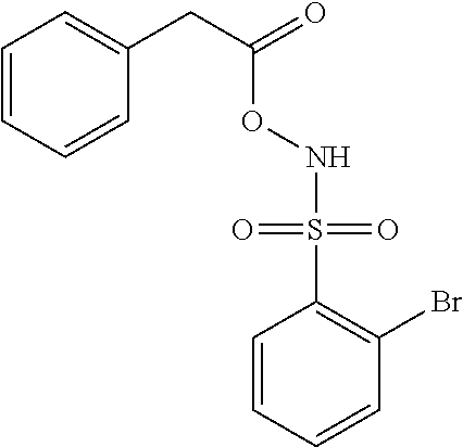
C1=CC=CC(Br)=C1S(=O)(=O)NOC(CC1=CC=CC=C1)=O
